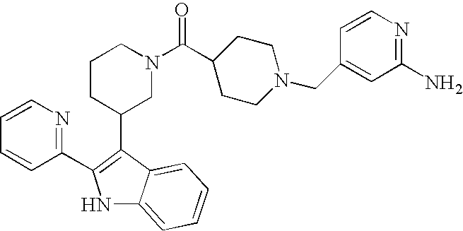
N1C2=CC=CC=C2C(C2CCCN(C(C3CCN(CC4=CC(N)=NC=C4)CC3)=O)C2)=C1C1=NC=CC=C1
